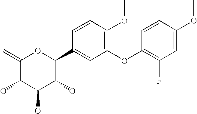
C1(=C)C(O)C(O)C(O)C(C2=CC(OC3=C(F)C=C(OC)C=C3)=C(OC)C=C2)O1
